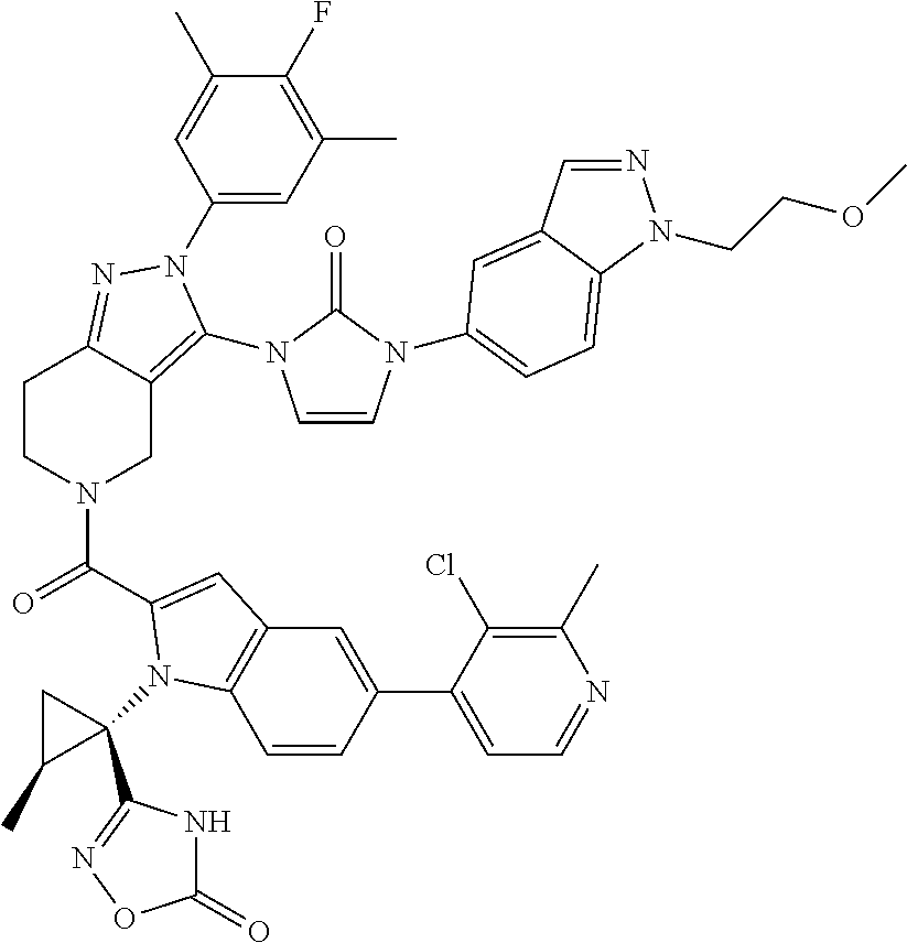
C1(N2C(N3C=CN(C4=CC=C5C(=C4)C=NN5CCOC)C3=O)=C3CN(C(=O)C4=CC5=C(C=CC(C6=CC=NC(C)=C6Cl)=C5)N4C4(C5=NOC(=O)N5)CC4C)CCC3=N2)=CC(C)=C(F)C(C)=C1
